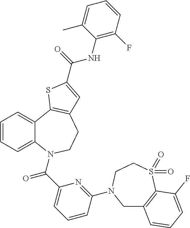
C1=CC=C2C(=C1)C1=C(CCN2C(C2=CC=CC(N3CC4=C(S(=O)(=O)CC3)C(F)=CC=C4)=N2)=O)C=C(C(=O)NC2=C(F)C=CC=C2C)S1
